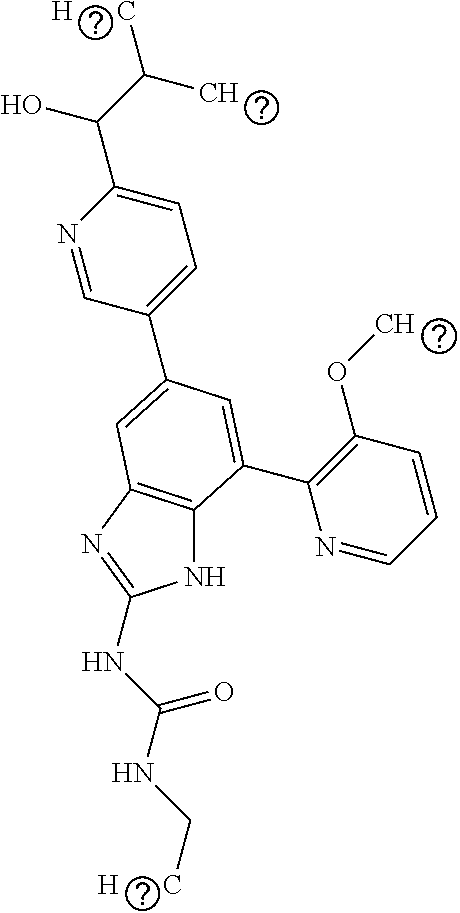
N1C2=C(N=C1NC(NC[H      C])=O)C=C(C1=CC=C(C(C(C)[H      C])O)N=C1)C=C2C1=C(OC)C=CC=N1
